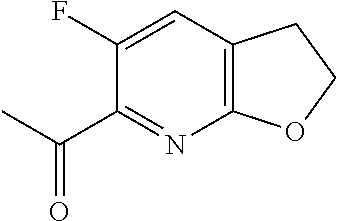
C1(F)=CC2=C(N=C1C(C)=O)OCC2
